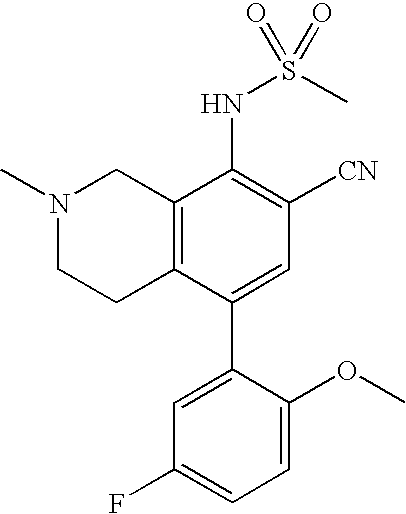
N1(C)CCC2=C(C1)C(NS(C)(=O)=O)=C([CN])C=C2C1=CC(F)=CC=C1OC
